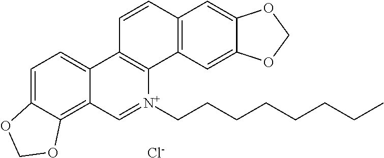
C1=C2C(=C3C(=C1)C1=C([N+](CCCCCCCC)=C3)C3=C(C=C1)C=C1C(=C3)OCO1)OCO2.[Cl-]
